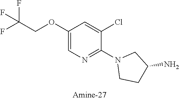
C1(OCC(F)(F)F)=CN=C(N2CCC(N)C2)C(Cl)=C1
